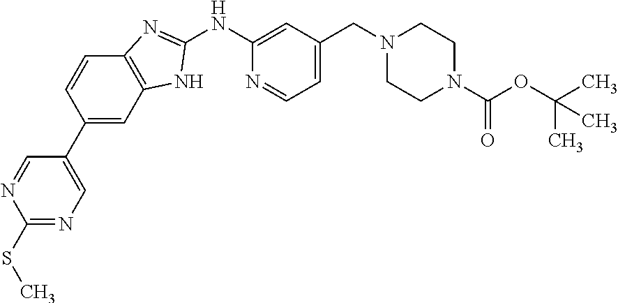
C1(NC2=CC(CN3CCN(C(OC(C)(C)C)=O)CC3)=CC=N2)=NC2=C(N1)C=C(C1=CN=C(SC)N=C1)C=C2
